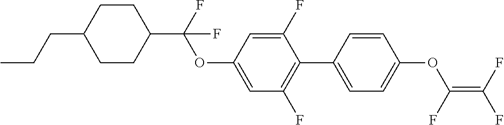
CCCC1CCC(C(F)(OC2=CC(F)=C(C3=CC=C(OC(F)=C(F)F)C=C3)C(F)=C2)F)CC1
